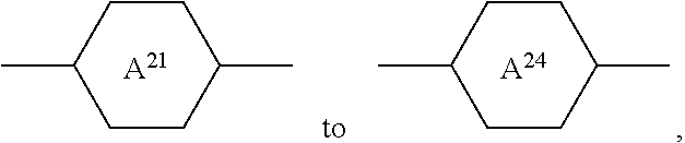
C1CC(C)CCC1C.[A21].C1CC(C)CCC1C.[A24]
